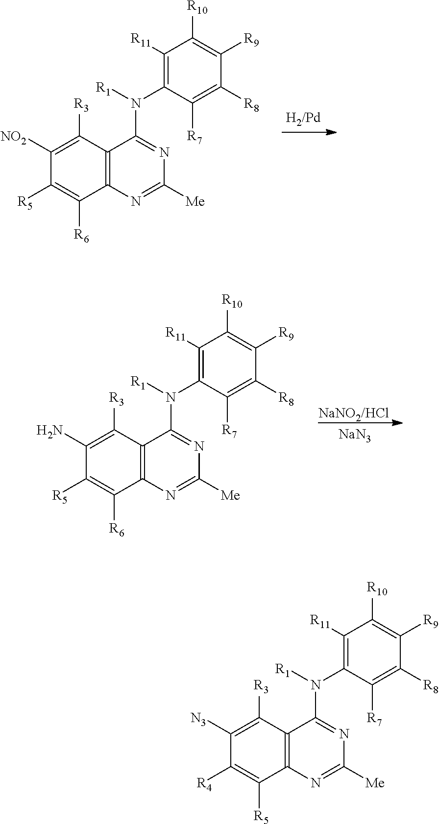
C1(N)=C([R3])C2=C(C([R6])=C1[R5])N=C([Me])N=C2N([R1])C1=C([R11])C([R10])=C([R9])C([R8])=C1[R7].[NaN3].C1([NO2])=C([R3])C2=C(C([R6])=C1[R5])N=C([Me])N=C2N([R1])C1=C([R11])C([R10])=C([R9])C([R8])=C1[R7].C1([N3])=C([R3])C2=C(C([R5])=C1[R4])N=C([Me])N=C2N([R1])C1=C([R11])C([R10])=C([R9])C([R8])=C1[R7]
